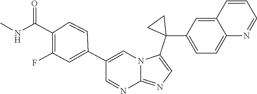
C12=NC=C(C3(C4=CC=C5C(=C4)C=CC=N5)CC3)N1C=C(C1=CC(F)=C(C(NC)=O)C=C1)C=N2
